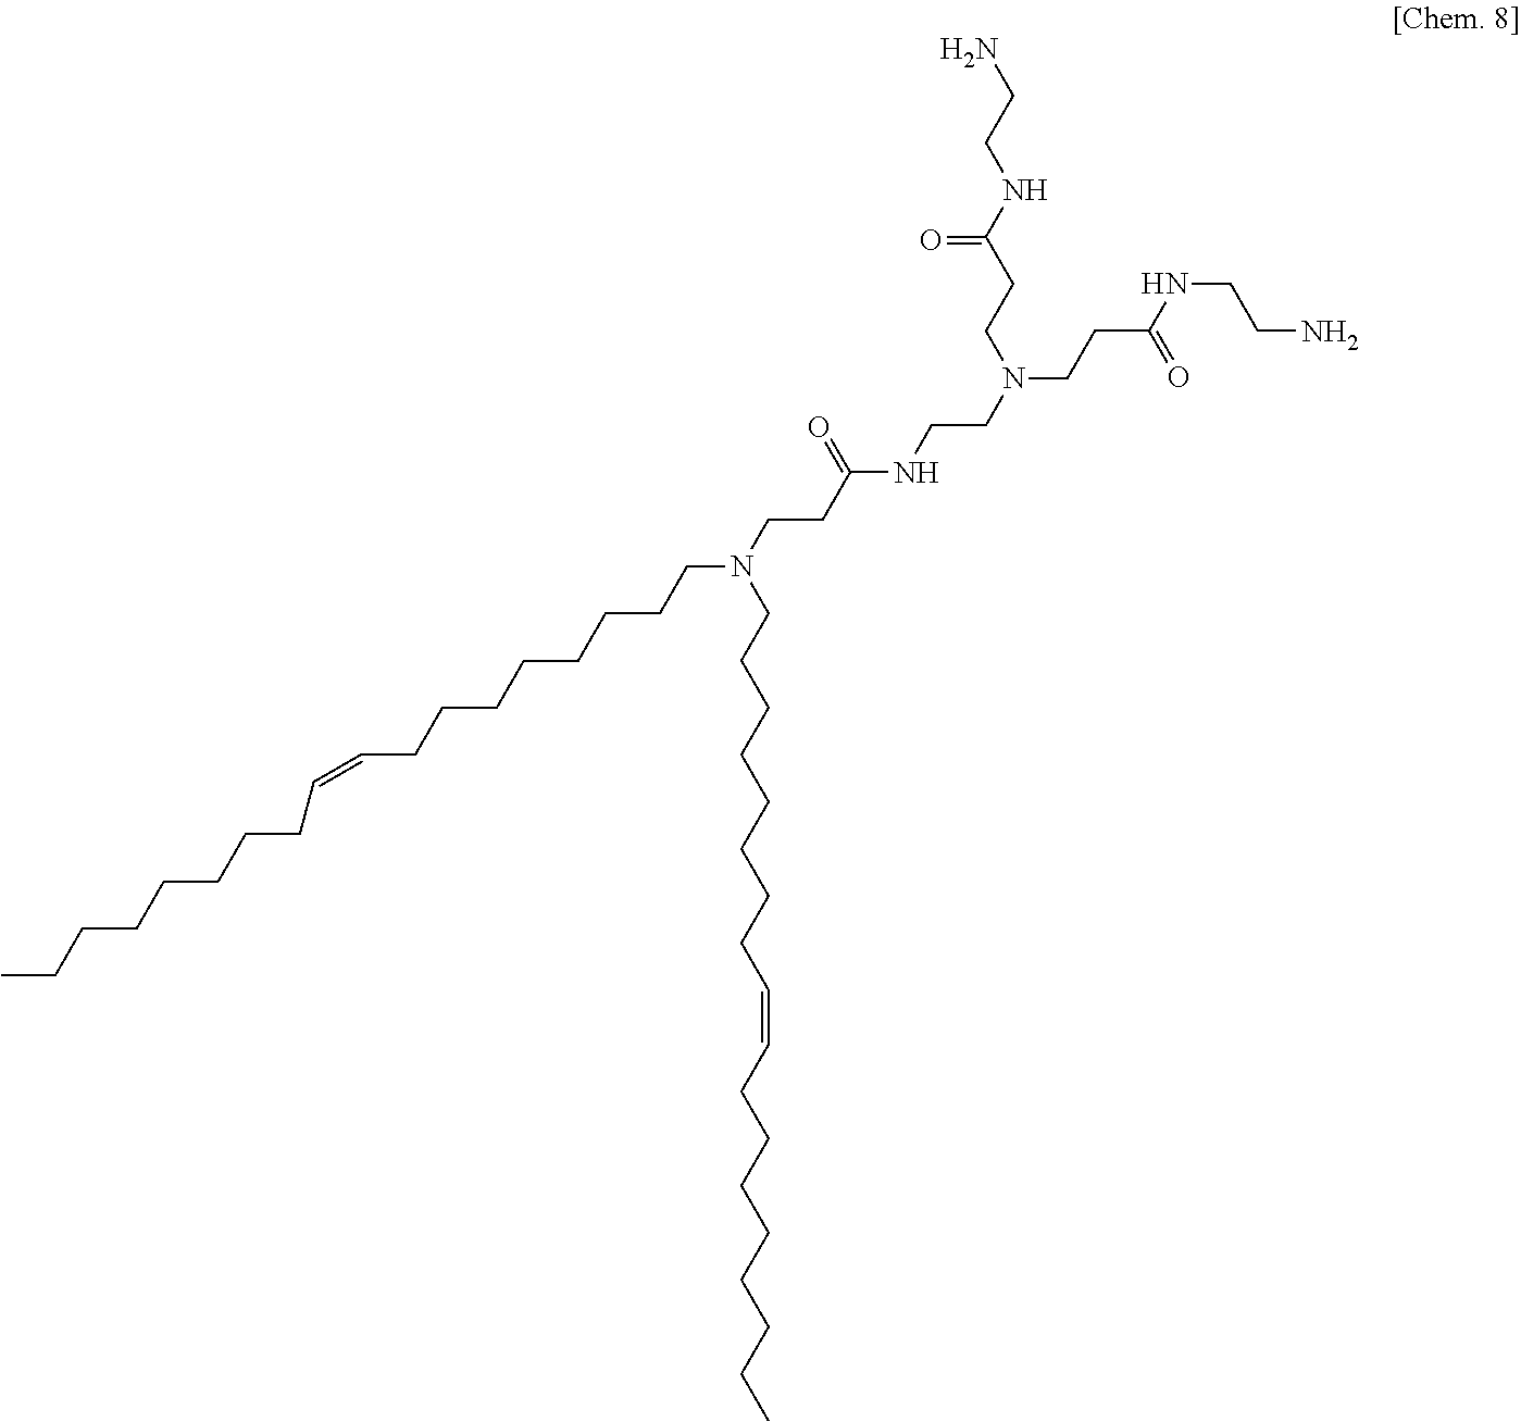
NCCNC(CCN(CCNC(CCN(CCCCCCCCC=CCCCCCCCC)CCCCCCCCC=CCCCCCCCC)=O)CCC(NCCN)=O)=O
